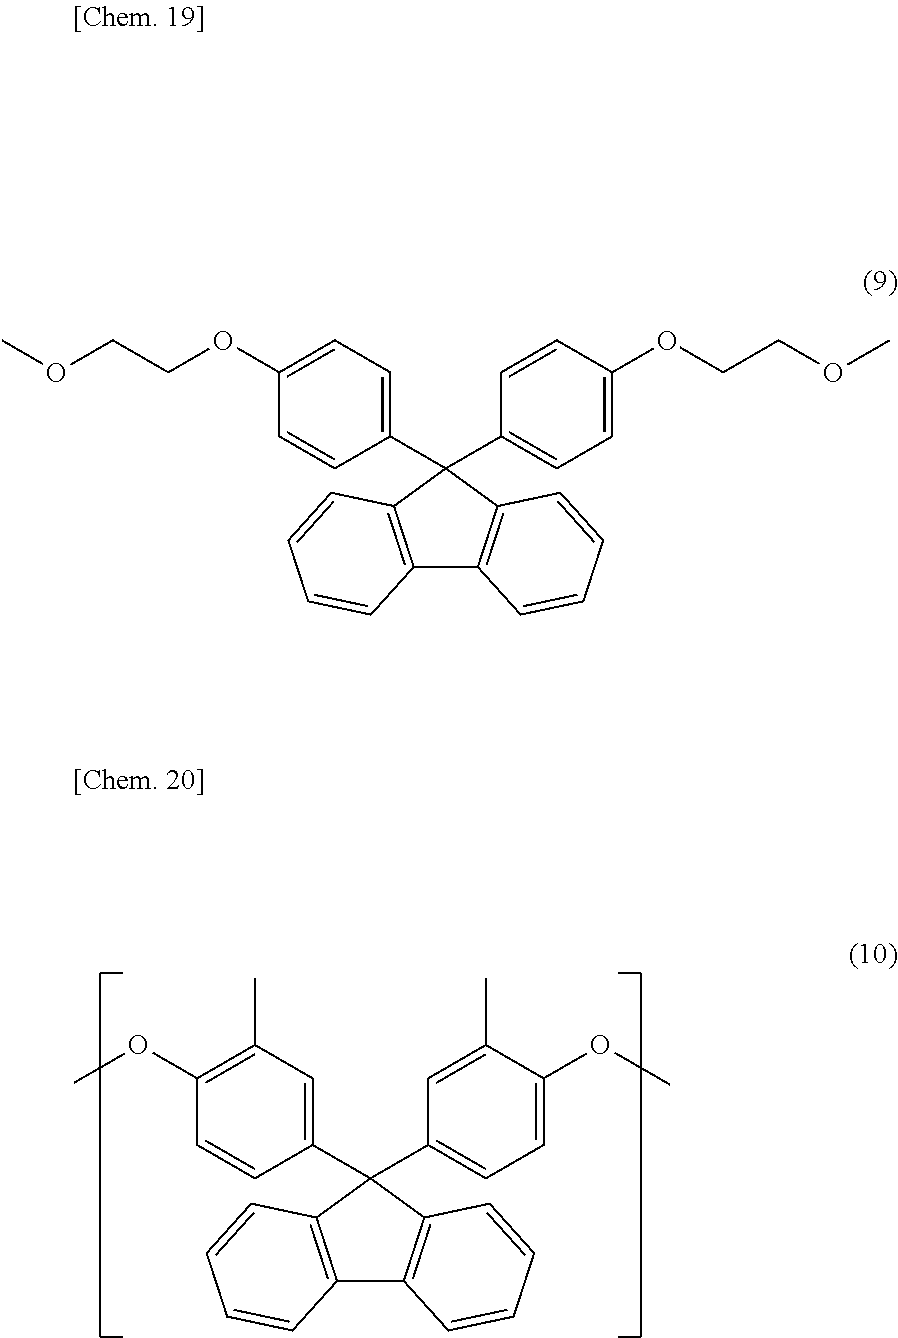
C12=C(C(C3=CC=C(OCCOC)C=C3)(C3=CC=C(OCCOC)C=C3)C3=C1C=CC=C3)C=CC=C2.C12=C(C(C3=CC=C(OC)C(C)=C3)(C3=CC(C)=C(OC)C=C3)C3=C1C=CC=C3)C=CC=C2
